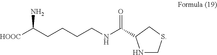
[HOOC]C(CCCCNC(=O)C1NCSC1)N
